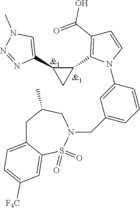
C1C2=CC=C([F3C])C=C2S(=O)(=O)N(CC2=CC=CC(N3C=CC(C(=O)O)=C3C3C(C4=CN(C)N=N4)C3)=C2)CC1C
